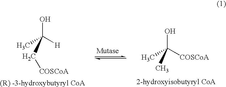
OC([H])(C)C[COSCoA].OC([COSCoA])(C)C
